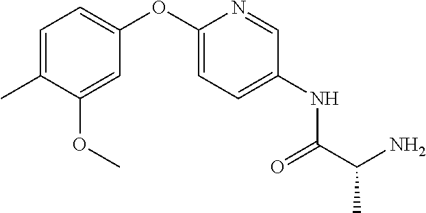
C1=C(C)C(OC)=CC(OC2=CC=C(NC(C(N)C)=O)C=N2)=C1
